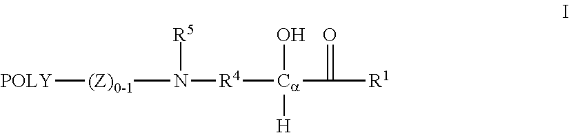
[POLY][(Z)0-1]N([R4][Ca]([H])(O)C(=O)[R1])[R5]
